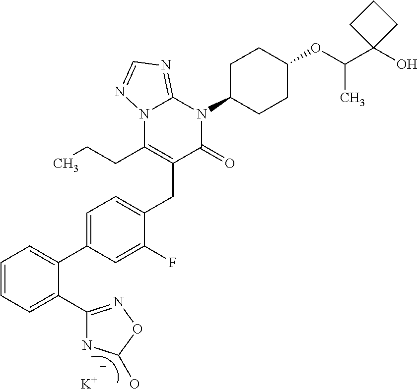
C1=CC=C(C2=NOC(O)N2)C(C2=CC=C(CC3=C(CCC)N4C(=NC=N4)N(C4CCC(OC(C5(O)CCC5)C)CC4)C3=O)C(F)=C2)=C1.[K]
